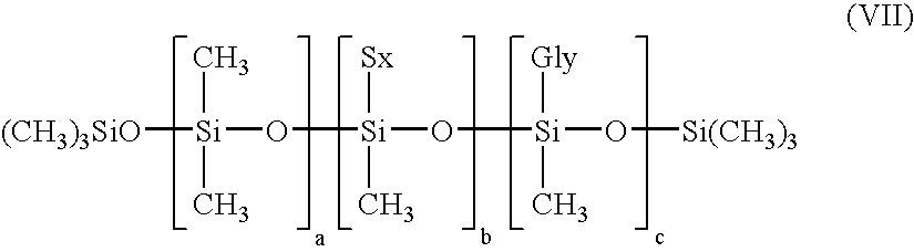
[Si]([(CH3)3SiO])(O[Si](O[Si](O[Si(CH3)3])([Gly])C)([Sx])C)(C)C
